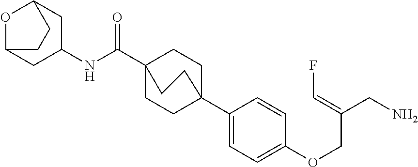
N(C(C12CCC(C3=CC=C(OCC(CN)=CF)C=C3)(CC1)CC2)=O)C1CC2OC(C1)CC2
